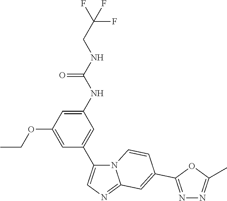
C1(NC(NCC(F)(F)F)=O)=CC(OCC)=CC(C2=CN=C3N2C=CC(C2=NN=C(C)O2)=C3)=C1
